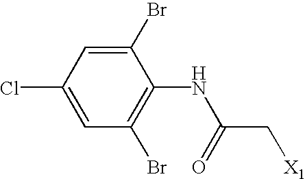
C1(Cl)=CC(Br)=C(NC(C[X1])=O)C(Br)=C1
